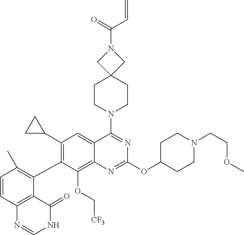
C1=CC2=C(C(C3=C(C4CC4)C=C4C(=C3OC[CF3])N=C(OC3CCN(CCOC)CC3)N=C4N3CCC4(CC3)CN(C(=O)C=C)C4)=C1C)C(=O)NC=N2
